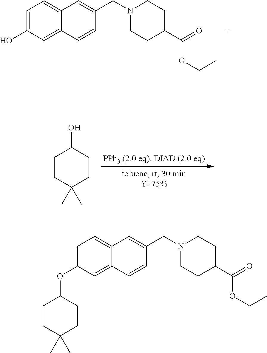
OC1=CC=C2C(=C1)C=CC(CN1CCC(C(=O)OCC)CC1)=C2.C1CC(C)(C)CCC1O.O(C1=CC=C2C(=C1)C=CC(CN1CCC(C(=O)OCC)CC1)=C2)C1CCC(C)(C)CC1
